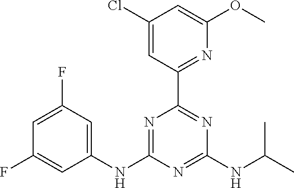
C1(Cl)=CC(C2=NC(NC(C)C)=NC(NC3=CC(F)=CC(F)=C3)=N2)=NC(OC)=C1
